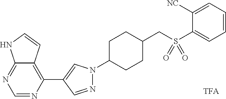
C1=NC(C2=CN(C3CCC(CS(C4=CC=CC=C4[NC])(=O)=O)CC3)N=C2)=C2C(=N1)NC=C2
